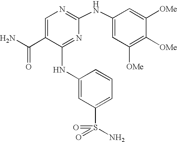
N(C1=NC(NC2=CC([OMe])=C([OMe])C([OMe])=C2)=NC=C1C(N)=O)C1=CC(S(=O)(N)=O)=CC=C1
